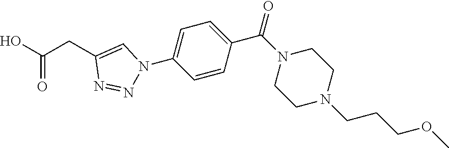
C1=CC(C(=O)N2CCN(CCCOC)CC2)=CC=C1N1N=NC(CC(O)=O)=C1
